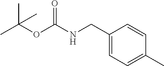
CC(OC(NCC1=CC=C(C)C=C1)=O)(C)C
